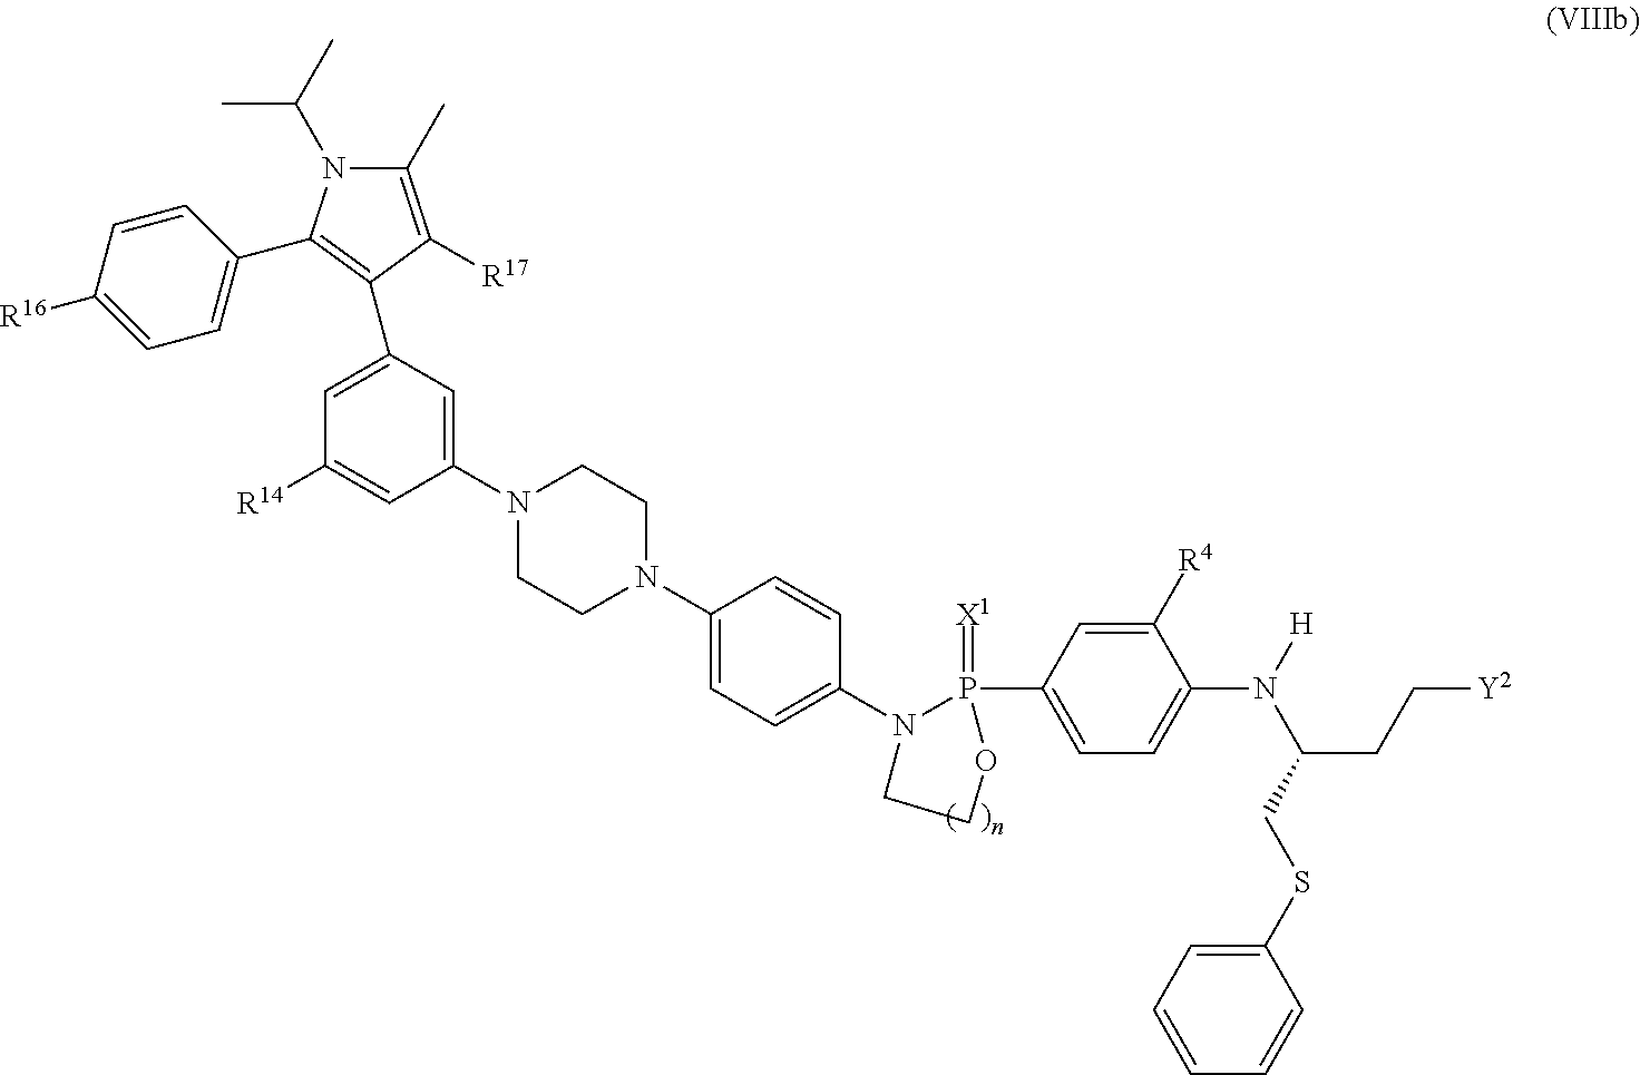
C1([R4])=CC(P2(=[X1])N(C3=CC=C(N4CCN(C5=CC(C6=C(C7=CC=C([R16])C=C7)N(C(C)C)C(C)=C6[R17])=CC([R14])=C5)CC4)C=C3)CCO2)=CC=C1N([H])C(CSC1=CC=CC=C1)CC[Y2]
